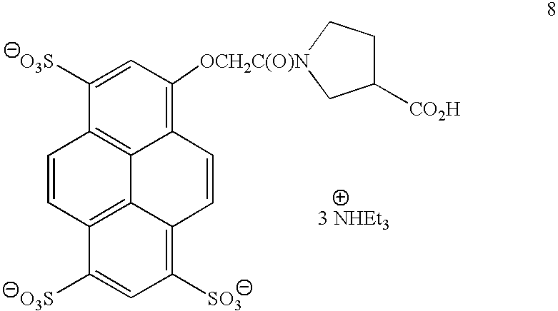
C12=C([OCH2C(O)N]3CCC([CO2H])C3)C=C([O3S])C3=C1C1=C(C([O3S])=CC([SO3])=C1C=C2)C=C3
